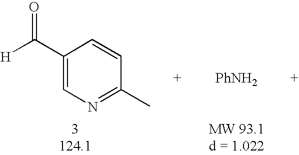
C1(C([H])=O)=CN=C(C)C=C1.[PhNH2]
